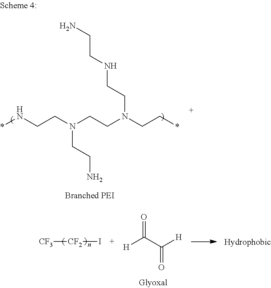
*NCCN(CCN(CC*)CCNCCN)CCN.[CF3][CF2]I.[H]C(C([H])=O)=O
